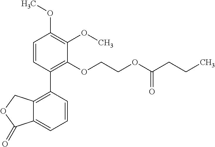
C1=CC(C2=C3C(=CC=C2)C(=O)OC3)=C(OCCOC(CCC)=O)C(OC)=C1OC
